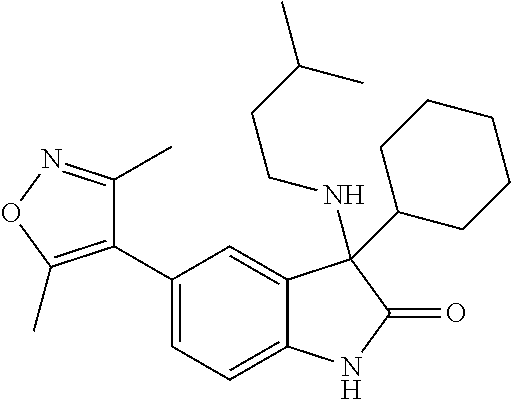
C1=C(C2=C(C)ON=C2C)C=C2C(=C1)NC(=O)C2(NCCC(C)C)C1CCCCC1
